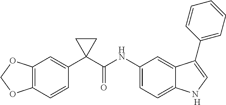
[H].C12=C(C=CC(C3(C(NC4=CC=C5C(=C4)C(C4=CC=CC=C4)=CN5)=O)CC3)=C1)OCO2
